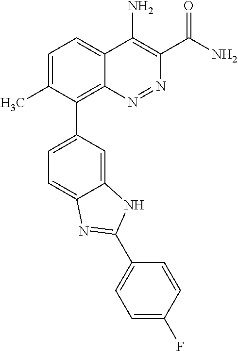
C1(C2=CC=C3C(=C2)NC(C2=CC=C(F)C=C2)=N3)=C2C(=CC=C1C)C(N)=C(C(N)=O)N=N2
